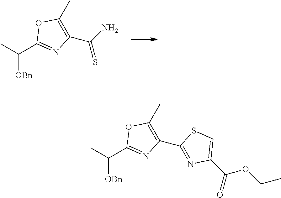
CC(C1=NC(C(N)=S)=C(C)O1)[OBn].[OBn]C(C1=NC(C2=NC(C(=O)OCC)=CS2)=C(C)O1)C
